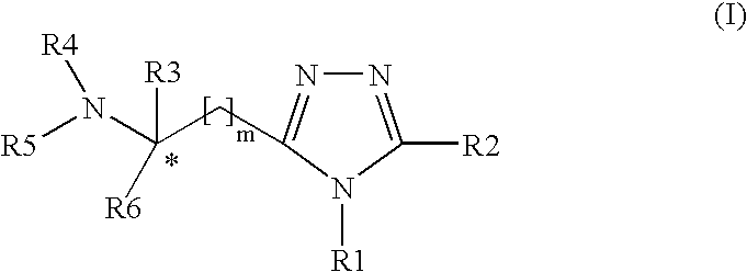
N1=C([R2])N([R1])C(CC(N([R5])[R4])([R6])[R3])=N1
